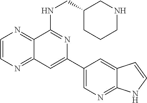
C1=CN=C2C(=N1)C(NCC1CNCCC1)=NC(C1=CN=C3C(=C1)C=CN3)=C2
